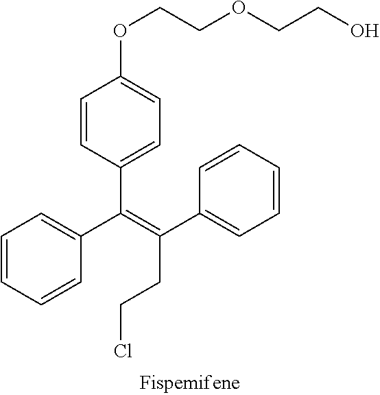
C1=CC(C(=C(C2=CC=CC=C2)CCCl)C2=CC=CC=C2)=CC=C1OCCOCCO
